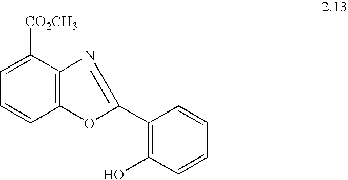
C1=CC2=C(C([CO2CH3])=C1)N=C(C1=C(O)C=CC=C1)O2
